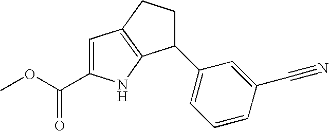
C1=C(C(OC)=O)NC2=C1CCC2C1=CC=CC(C#N)=C1
